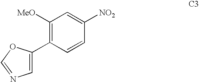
C1([MeO])=C(C2=CN=CO2)C=CC([NO2])=C1
